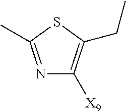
N1=C(C)SC(CC)=C1[X9]
